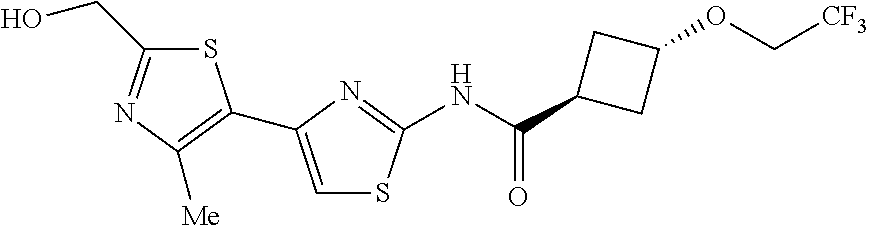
S1C(CO)=NC([Me])=C1C1=CSC(NC(C2CC(OC[CF3])C2)=O)=N1
